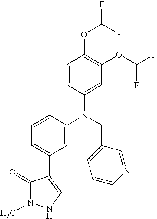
N(CC1=CC=CN=C1)(C1=CC(C2=CNN(C)C2=O)=CC=C1)C1=CC(OC(F)F)=C(OC(F)F)C=C1
